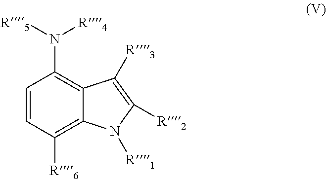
C1=CC([R6])=C2C(=C1N([R5])[R4])C([R3])=C([R2])N2[R1]
